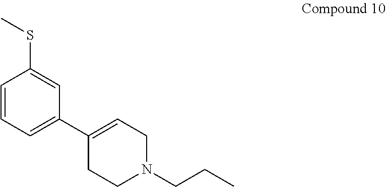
C1=CC=C(C2=CCN(CCC)CC2)C=C1SC
